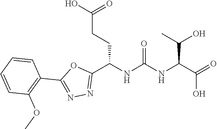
C1(C2=NN=C(C(NC(NC(C(=O)O)C(O)C)=O)CCC(O)=O)O2)=C(OC)C=CC=C1
